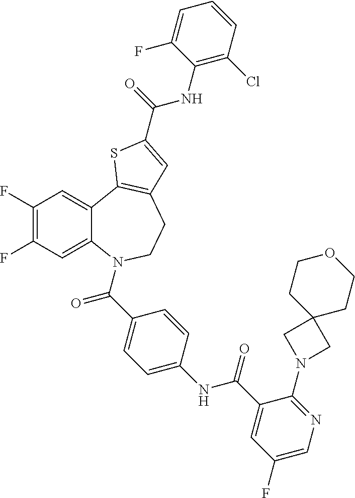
C1(F)=C(F)C=C2C(=C1)C1=C(CCN2C(C2=CC=C(NC(C3=CC(F)=CN=C3N3CC4(C3)CCOCC4)=O)C=C2)=O)C=C(C(=O)NC2=C(Cl)C=CC=C2F)S1
